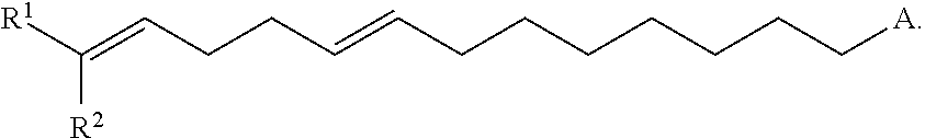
[R1]C([R2])=CCCC=CCCCCCCC[A]
